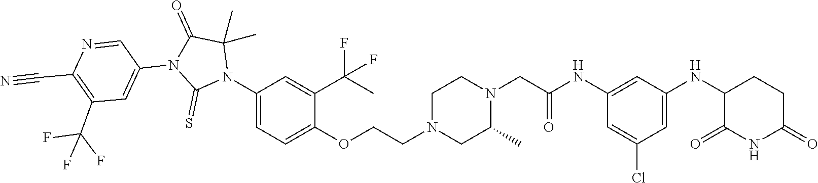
C1=C(Cl)C=C(NC2C(=O)NC(=O)CC2)C=C1NC(CN1CCN(CCOC2=CC=C(N3C(C)(C)C(=O)N(C4=CC(C(F)(F)F)=C(C#N)N=C4)C3=S)C=C2C(C)(F)F)CC1C)=O
